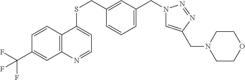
C12=C(C=CC(C(F)(F)F)=C1)C(SCC1=CC(CN3C=C(CN4CCOCC4)N=N3)=CC=C1)=CC=N2
